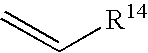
C=C[R14]
